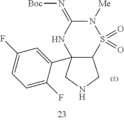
C12(C3=CC(F)=CC=C3F)C(S(=O)(=O)N([Me])C(=N[Boc])N1)CNC2
